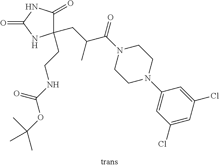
C1(CC(C(N2CCN(C3=CC(Cl)=CC(Cl)=C3)CC2)=O)C)(CCNC(OC(C)(C)C)=O)C(=O)NC(=O)N1
